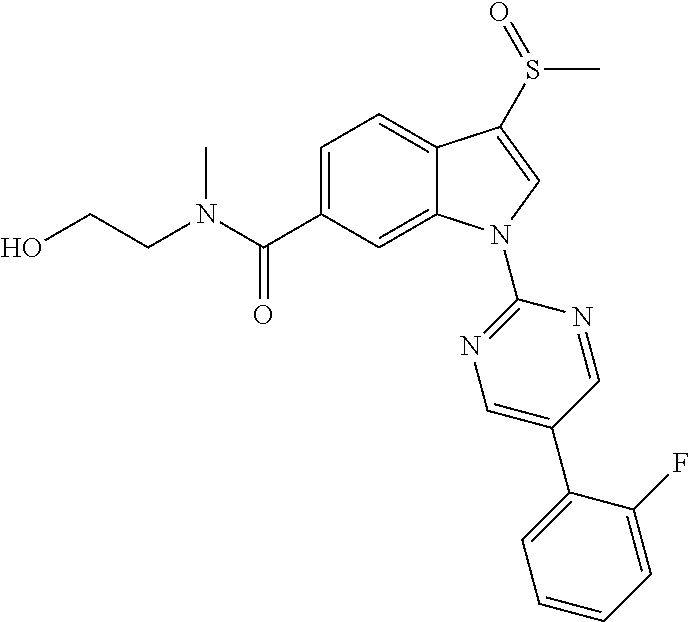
C(C1=CC=C2C(=C1)N(C1=NC=C(C3=CC=CC=C3F)C=N1)C=C2S(=O)C)(=O)N(CCO)C
